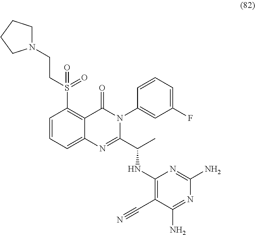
C1=CC=C2C(=C1S(CCN1CCCC1)(=O)=O)C(=O)N(C1=CC(F)=CC=C1)C(C(C)NC1=C(C#N)C(N)=NC(N)=N1)=N2
